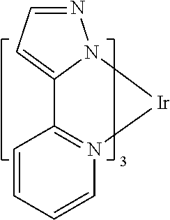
C12=N(C=CC=C1)[Ir]N1C2=CC=N1
